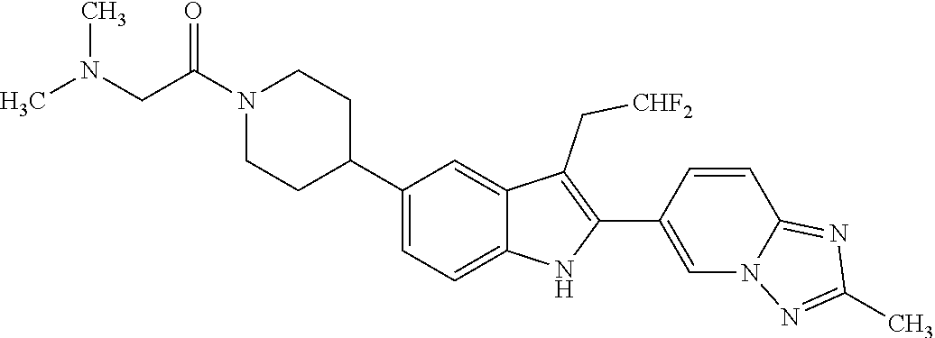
N1(C(CN(C)C)=O)CCC(C2=CC=C3C(=C2)C(C[CHF2])=C(C2=CN4C(=NC(C)=N4)C=C2)N3)CC1
